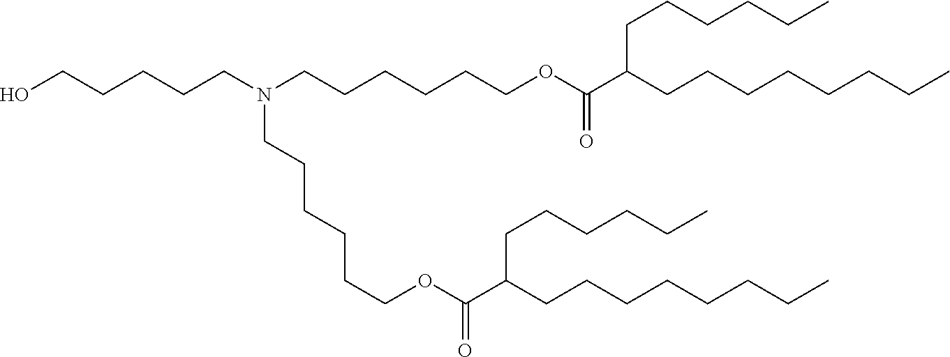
C(CCN(CCCCCCOC(C(CCCCCCCC)CCCCCC)=O)CCCCCCOC(C(CCCCCCCC)CCCCCC)=O)CCO
